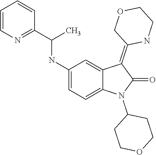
N1=C(C(C)NC2=CC=C3C(=C2)C(=C2COCCN2)C(=O)N3C2CCOCC2)C=CC=C1
